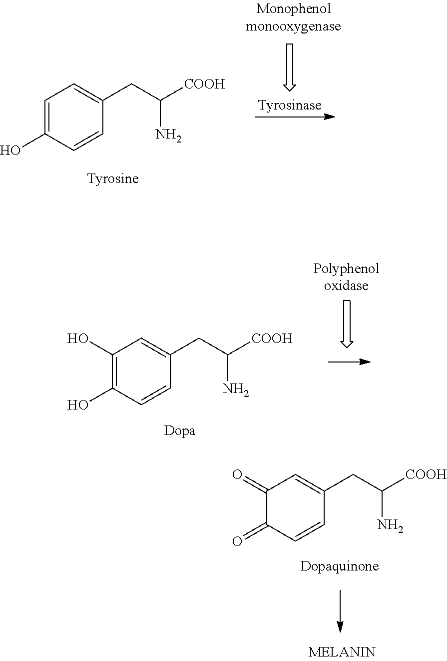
C1(=O)C(=O)C=CC(CC([COOH])N)=C1.C1=C(O)C=CC(CC([COOH])N)=C1.C1(O)=C(O)C=CC(CC([COOH])N)=C1
